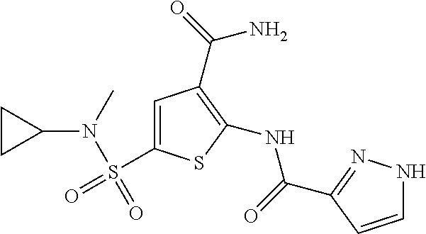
C1(NC(=O)C2=NNC=C2)=C(C(=O)N)C=C(S(=O)(N(C2CC2)C)=O)S1
